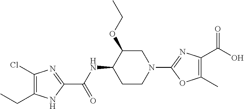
C1(Cl)=C(CC)NC(C(NC2CCN(C3=NC(C(O)=O)=C(C)O3)CC2OCC)=O)=N1
